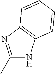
C1(C)=NC2=C(N1)C=CC=C2
